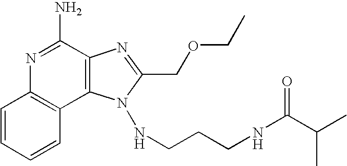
N1=C(N)C2=C(C3=C1C=CC=C3)N(NCCCNC(C(C)C)=O)C(COCC)=N2
